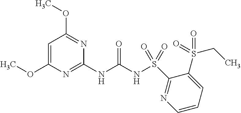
C1=C(OC)N=C(NC(NS(C2=NC=CC=C2S(CC)(=O)=O)(=O)=O)=O)N=C1OC
